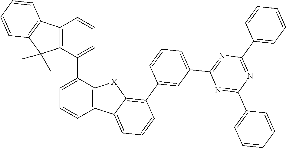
C12=C(C3=C(C1(C)C)C=CC=C3)C=CC=C2C1=CC=CC2=C1[X]C1=C(C3=CC(C4=NC(C5=CC=CC=C5)=NC(C5=CC=CC=C5)=N4)=CC=C3)C=CC=C21
